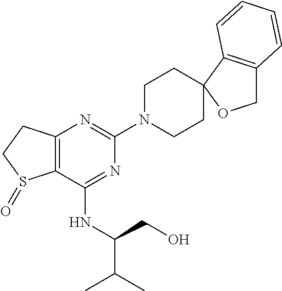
C12=C(N=C(N3CCC4(CC3)C3=C(CO4)C=CC=C3)N=C1NC(CO)C(C)C)CCS2=O
